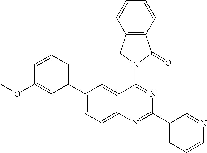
C1(C2=CC=C3C(=C2)C(N2CC4=C(C2=O)C=CC=C4)=NC(C2=CC=CN=C2)=N3)=CC=CC(OC)=C1
